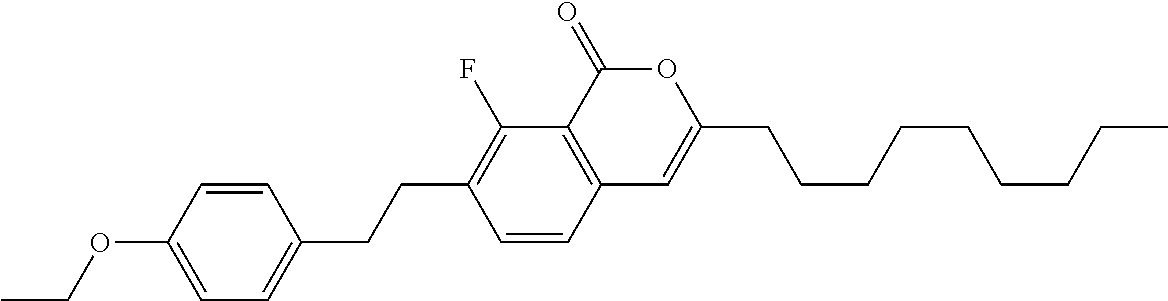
C12=C(C(=O)OC(CCCCCCCCC)=C1)C(F)=C(CCC1=CC=C(OCC)C=C1)C=C2
